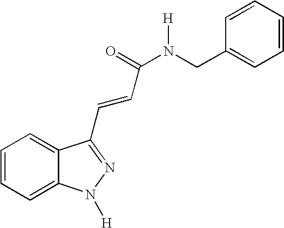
C1=CC=C2C(=C1)C(C=CC(N(CC1=CC=CC=C1)[H])=O)=NN2[H]
